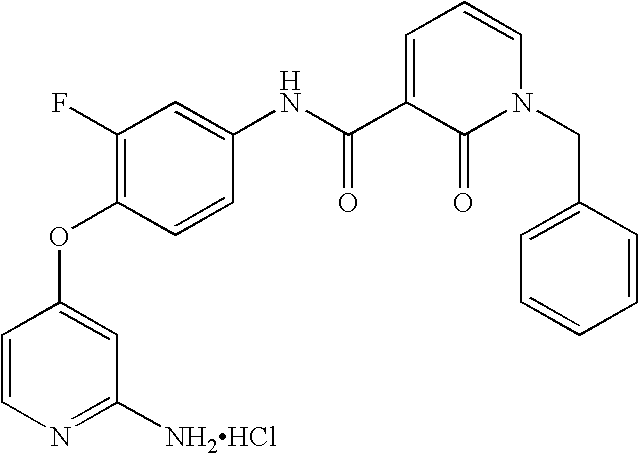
C1=CN=C([NH2HCl])C=C1OC1=C(F)C=C(NC(C2=CC=CN(CC3=CC=CC=C3)C2=O)=O)C=C1
